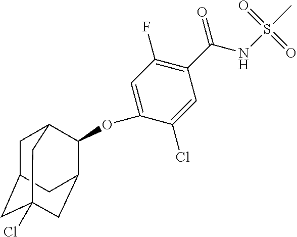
C1=C(OC2C3CC4(Cl)CC(CC2C4)C3)C(Cl)=CC(C(NS(C)(=O)=O)=O)=C1F
